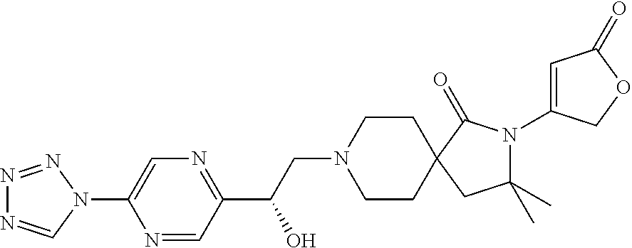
N1=NN(C2=CN=C(C(CN3CCC4(CC3)CC(C)(C)N(C3=CC(=O)OC3)C4=O)O)C=N2)C=N1
